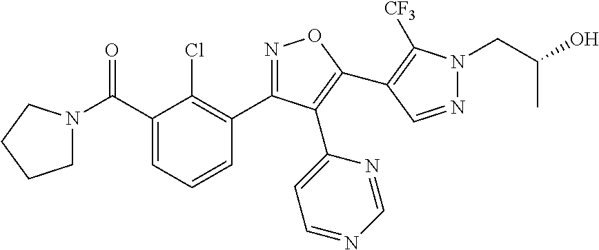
N1=CN=CC=C1C1=C(C2=C([CF3])N(CC(C)O)N=C2)ON=C1C1=C(Cl)C(C(=O)N2CCCC2)=CC=C1
